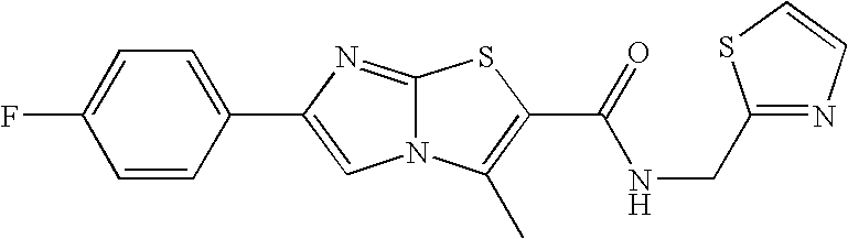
C1=CC(C2=CN3C(=N2)SC(C(=O)NCC2=NC=CS2)=C3C)=CC=C1F
